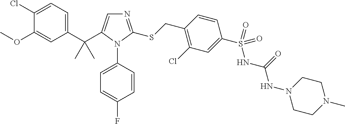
C1(C(C2=CN=C(SCC3=C(Cl)C=C(S(=O)(NC(NN4CCN(C)CC4)=O)=O)C=C3)N2C2=CC=C(F)C=C2)(C)C)=CC=C(Cl)C(OC)=C1
